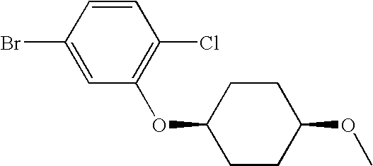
C1=CC(Br)=CC(OC2CCC(OC)CC2)=C1Cl
